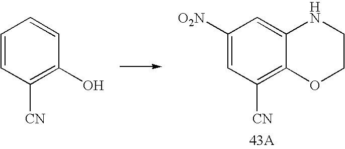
C1=C([O2N])C=C2C(=C1[CN])OCCN2.[43A].C1=CC=CC(O)=C1[CN]
